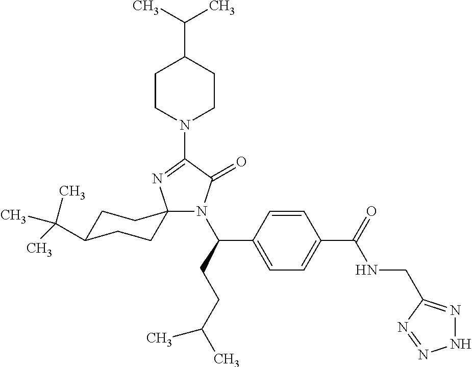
C1C(C(C)(C)C)CCC2(C1)N(C(CCC(C)C)C1=CC=C(C(=O)NCC3=NNN=N3)C=C1)C(=O)C(N1CCC(C(C)C)CC1)=N2
